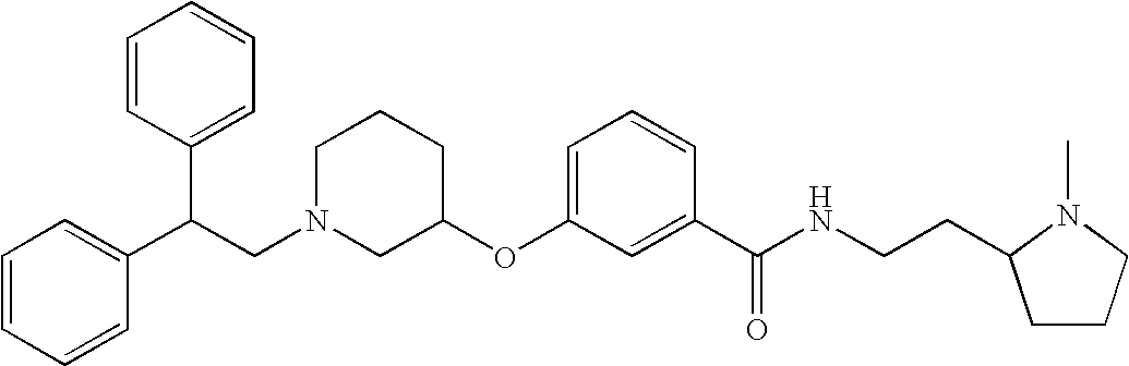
C1N(CC(C2=CC=CC=C2)C2=CC=CC=C2)CC(OC2=CC=CC(C(NCCC3CCCN3C)=O)=C2)CC1
